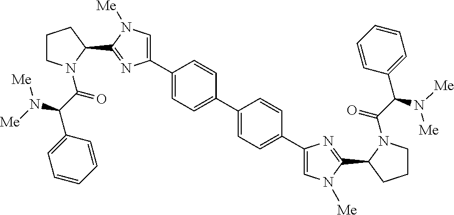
C1CN(C(C(N([Me])[Me])C2=CC=CC=C2)=O)C(C2=NC(C3=CC=C(C4=CC=C(C5=CN([Me])C(C6CCCN6C(C(N([Me])[Me])C6=CC=CC=C6)=O)=N5)C=C4)C=C3)=CN2[Me])C1
